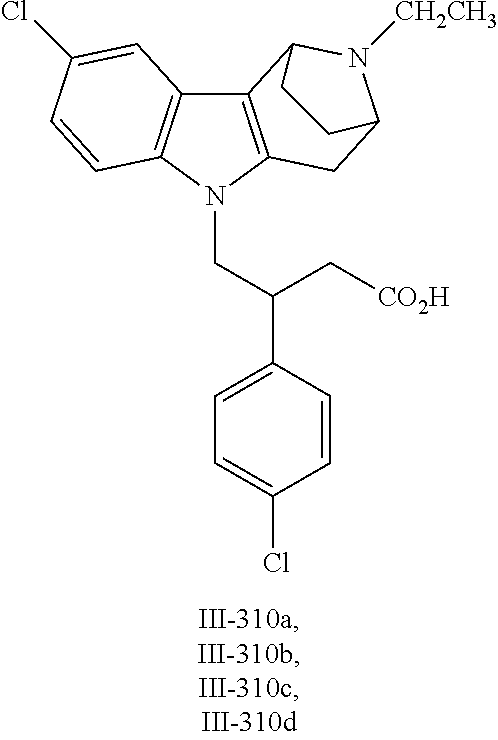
C12=C(N(CC(C3=CC=C(Cl)C=C3)C[CO2H])C3=C1C=C(Cl)C=C3)CC1N([CH2CH3])C2CC1
